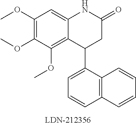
C12=C(OC)C(OC)=C(OC)C=C1NC(=O)CC2C1=CC=CC2=C1C=CC=C2
